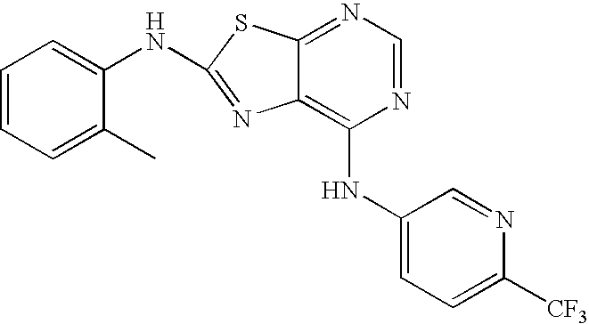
N1=CN=C2C(=C1NC1=CC=C([CF3])N=C1)N=C(NC1=CC=CC=C1C)S2
